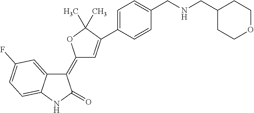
C1(=C2C=C(C3=CC=C(CNCC4CCOCC4)C=C3)C(C)(C)O2)C2=CC(F)=CC=C2NC1=O
